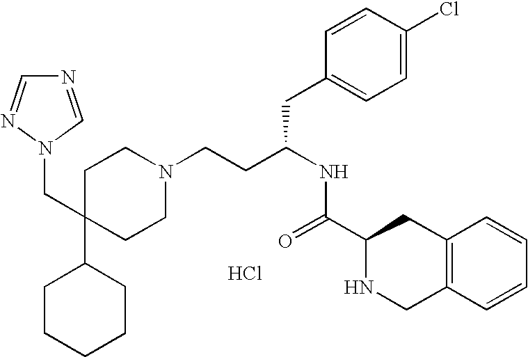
C1=NN(CC2(C3CCCCC3)CCN(CCC(CC3=CC=C(Cl)C=C3)NC(=O)C3NCC4=C(C3)C=CC=C4)CC2)C=N1.Cl
